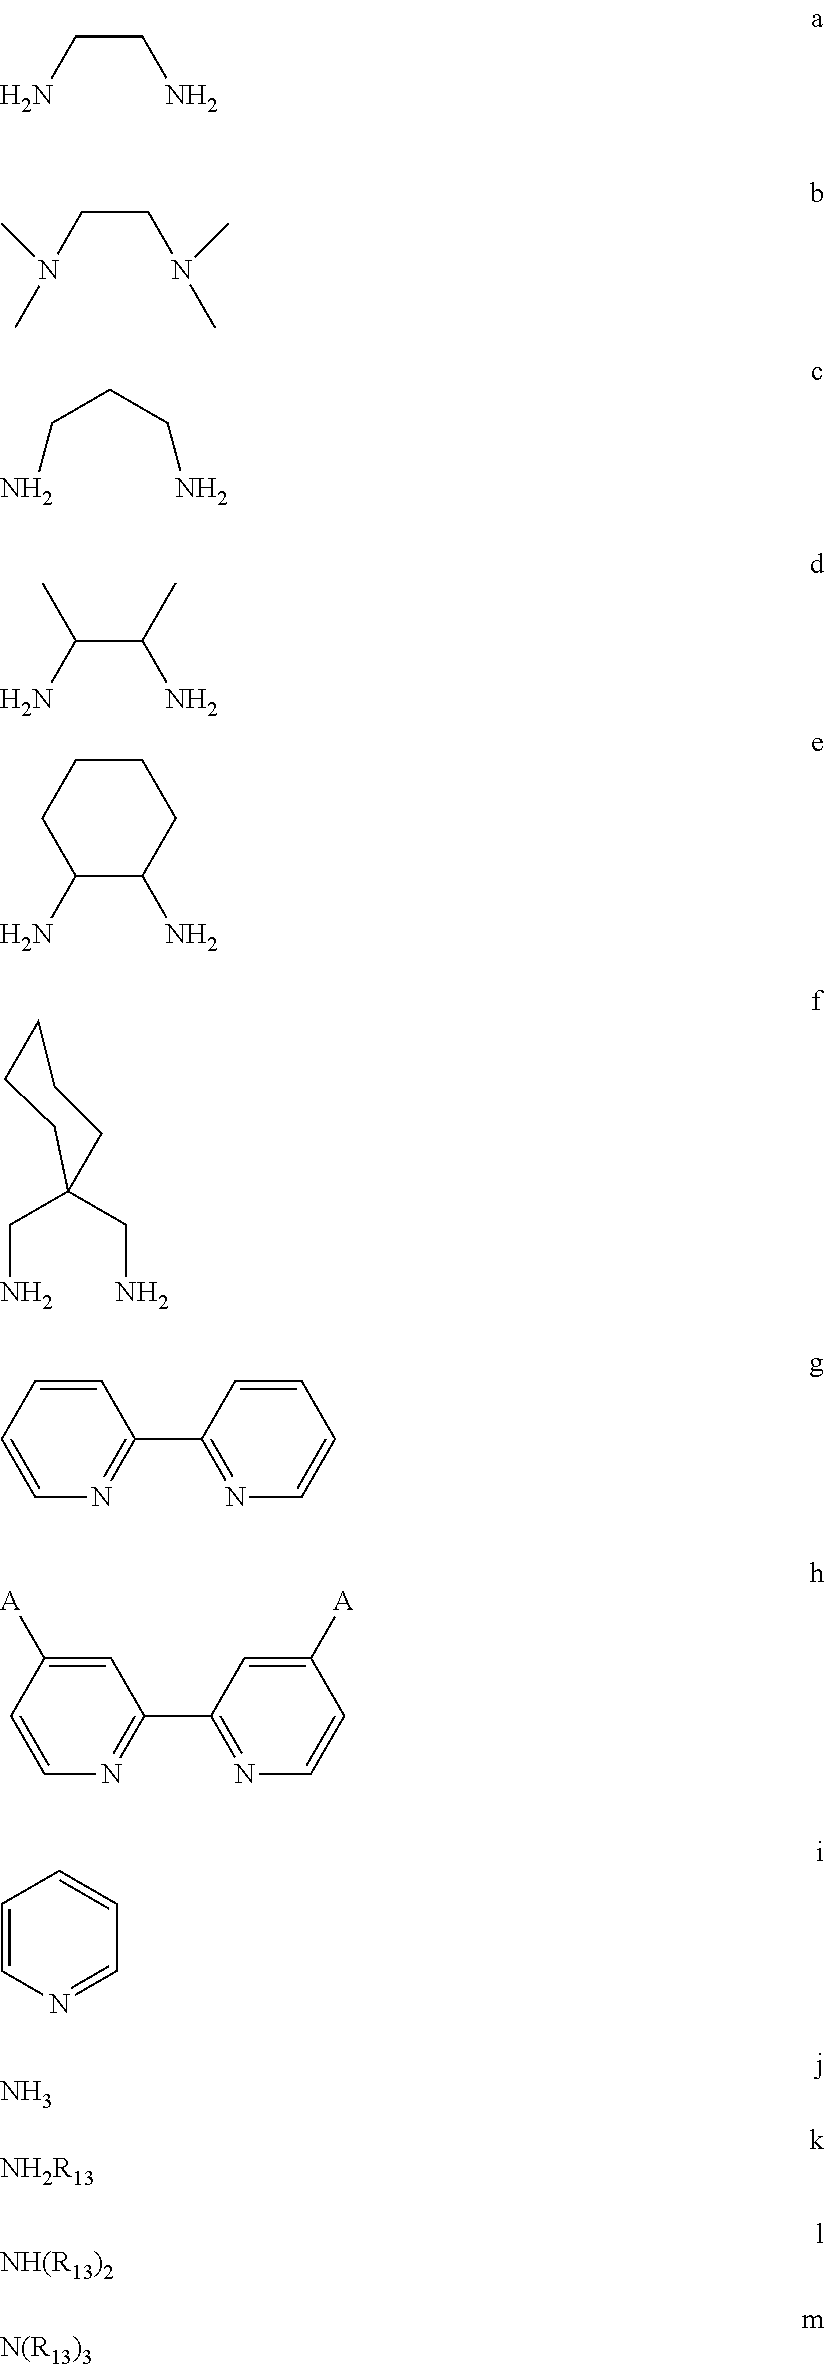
NCCN.N(CCN(C)C)(C)C.NCCCN.NC(C(N)C)C.C1(N)C(N)CCCC1.C1(CN)(CN)CCCCC1.C1=CC=CC(C2=NC=CC=C2)=N1.C1=CC([A])=CC(C2=NC=CC([A])=C2)=N1.C1=CN=CC=C1.N.[NH2R13].[NH(R13)2].[N(R13)3]
